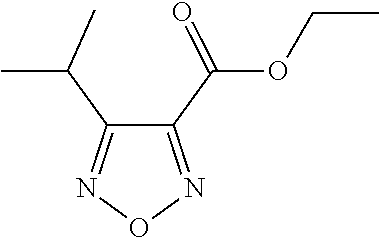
C1(C(OCC)=O)=NON=C1C(C)C
